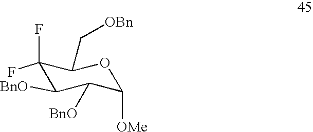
C1(F)(F)C([BnO])C([BnO])C([OMe])OC1C[OBn]
